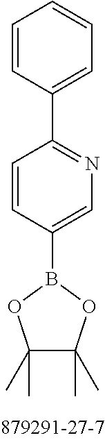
C1=CC(C2=NC=C(B3OC(C)(C)C(C)(C)O3)C=C2)=CC=C1
